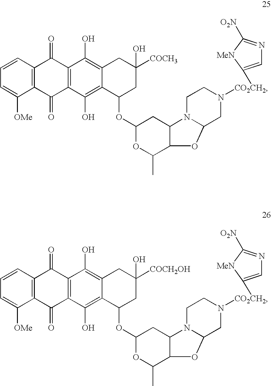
C1=CC2=C(C([OMe])=C1)C(=O)C1=C(C2=O)C(O)=C2C(=C1O)C(OC1OC(C)C3C(C1)N1C(O3)CN([CO2CH2]C3=CN=C([O2N])[MeN]3)CC1)CC([COCH3])(O)C2.C1=CC2=C(C([OMe])=C1)C(=O)C1=C(C2=O)C(O)=C2C(=C1O)C(OC1OC(C)C3C(C1)N1C(O3)CN([CO2CH2]C3=CN=C([O2N])[MeN]3)CC1)CC([COCH2OH])(O)C2
